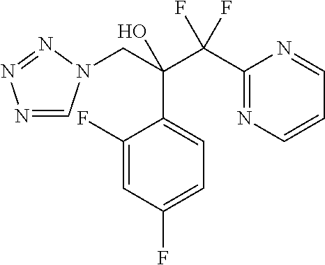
N1=CN(CC(C(C2=NC=CC=N2)(F)F)(O)C2=CC=C(F)C=C2F)N=N1
